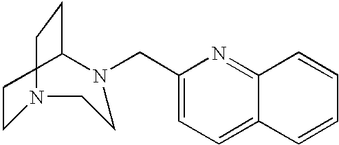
C1(CN2CCCN(CC)CC2)=CC=C2C(=N1)C=CC=C2
